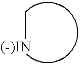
C[(-)IN]
